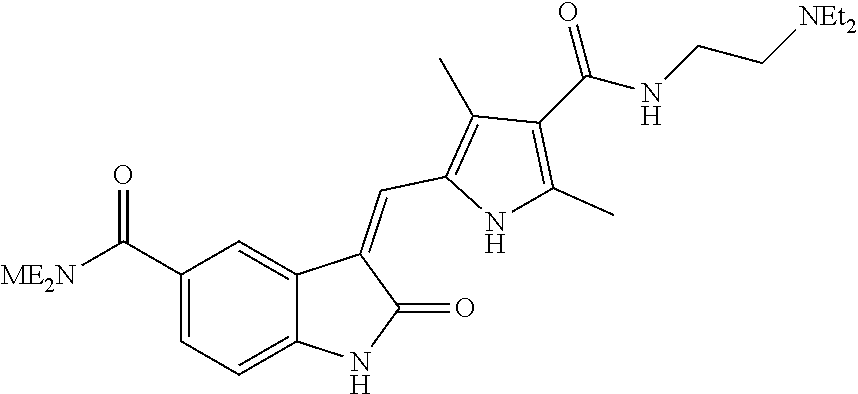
C1(C([ME2N])=O)=CC=C2C(=C1)C(=CC1=C(C)C(C(NCC[NEt2])=O)=C(C)N1)C(=O)N2
